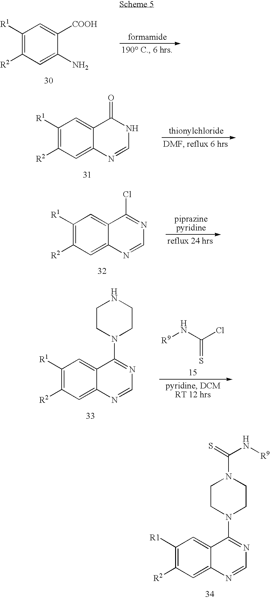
C1([R1])=C([R2])C=C2C(=C1)C(N1CCN(C(=S)N[R9])CC1)=NC=N2.C1([R1])=C([R2])C=C(N)C([COOH])=C1.C1([R1])=C([R2])C=C2C(=C1)C(=O)NC=N2.C1([R1])=C([R2])C=C2C(=C1)C(Cl)=NC=N2.C1([R1])=C([R2])C=C2C(=C1)C(N1CCNCC1)=NC=N2.[R9]NC(Cl)=S
